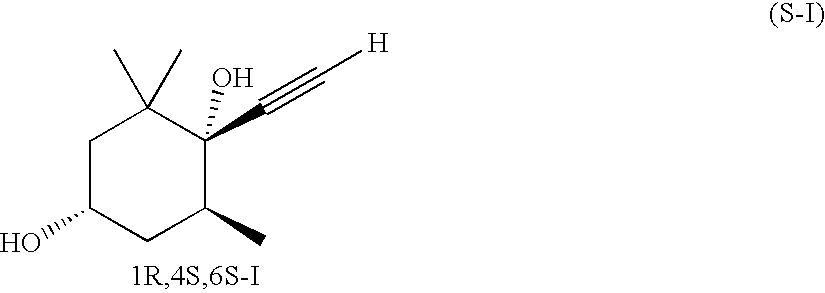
C1C(O)CC(C)C(C#C[H])(O)C1(C)C
